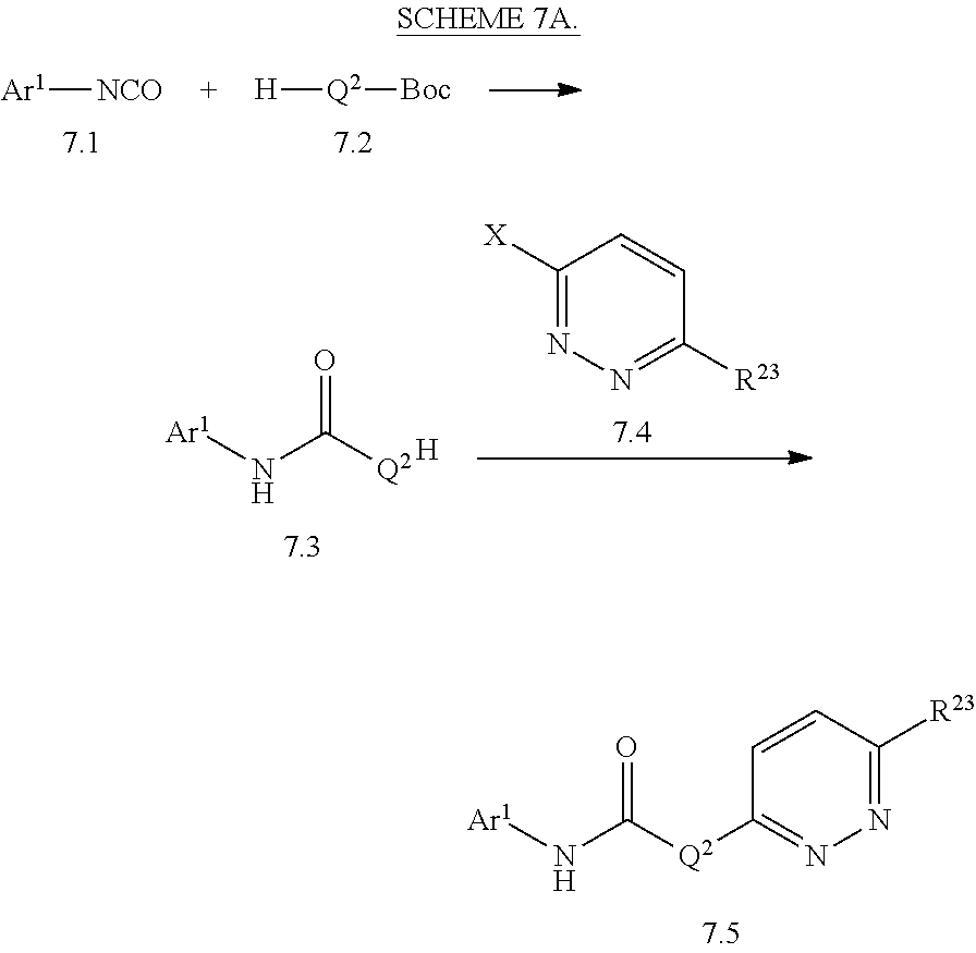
[Ar1]NC([Q2]C1=NN=C([R23])C=C1)=O.[H][Q2][Boc].[Ar1][NCO].[Ar1]NC([Q2])=O.[H].C1([X])=NN=C([R23])C=C1
